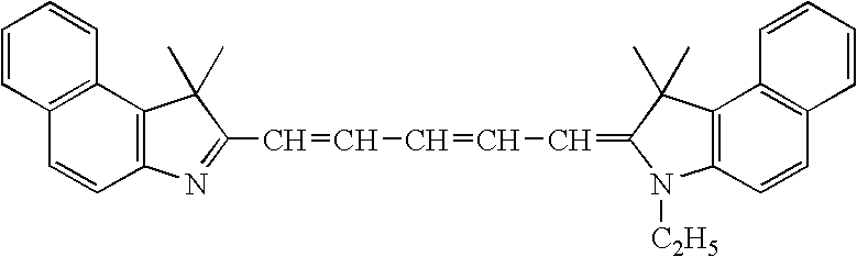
C1=CC2=C(C=C1)C1=C(C=C2)N=C(C=CC=CC=C2N([C2H5])C3=C(C2(C)C)C2=C(C=C3)C=CC=C2)C1(C)C
